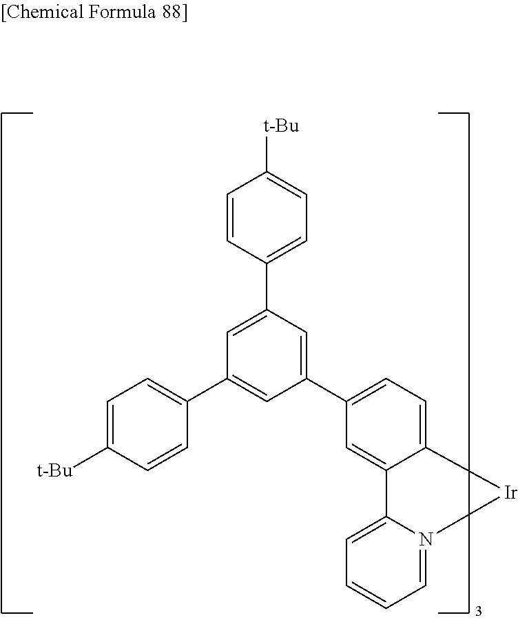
C1(C2=CC=C([t-Bu])C=C2)=CC(C2=CC=C([t-Bu])C=C2)=CC(C2=CC=C3C(=C2)C2=CC=CC=N2[Ir]3)=C1
